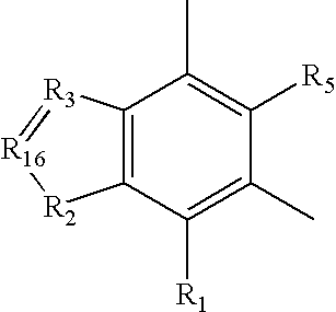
C12=C(C([R1])=C(C)C([R5])=C1C)[R2][R16]=[R3]2
